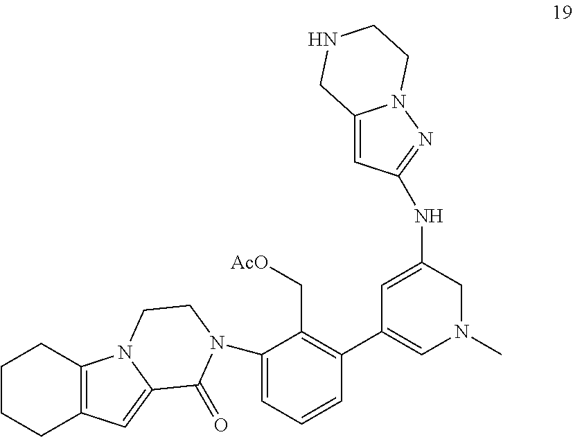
C1=C(N2C(=O)C3=CC4=C(CCCC4)N3CC2)C(C[AcO])=C(C2=CN(C)CC(NC3=NN4C(=C3)CNCC4)=C2)C=C1
